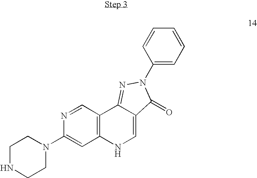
C1NCCN(C2=CC3=C(C=N2)C2=NN(C4=CC=CC=C4)C(=O)C2=CN3)C1
